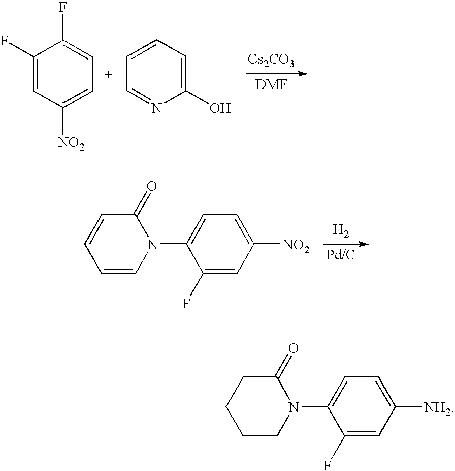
C1(F)=CC([NO2])=CC=C1F.C1=CC=C(O)N=C1.[Cs2CO3].C1CN(C2=CC=C([NH2])C=C2F)C(=O)CC1.C1=CN(C2=CC=C([NO2])C=C2F)C(=O)C=C1.[H2]
